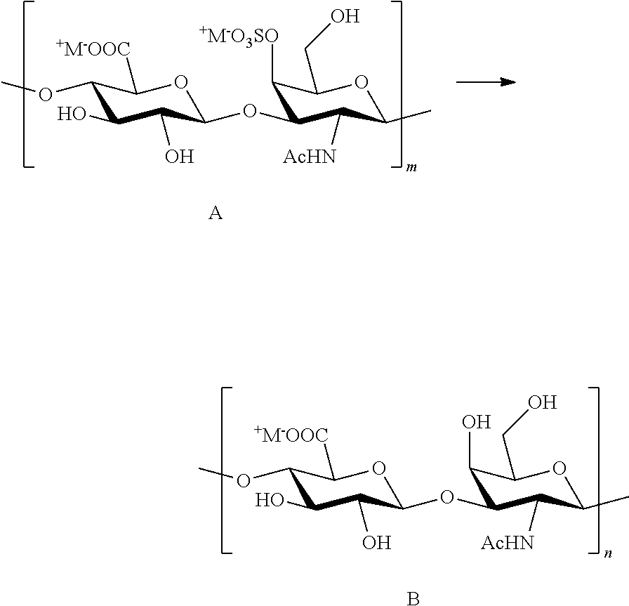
C1(OC)C(O)C(O)C(OC2C([+M-O3SO])C(CO)OC(C)C2[AcHN])OC1[+M-OOC].[A].C1(OC)C(O)C(O)C(OC2C(O)C(CO)OC(C)C2[AcHN])OC1[+M-OOC].B
